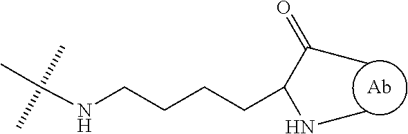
[Ab].C(NCCCCC(C(=O)C)NC)(C)(C)C
